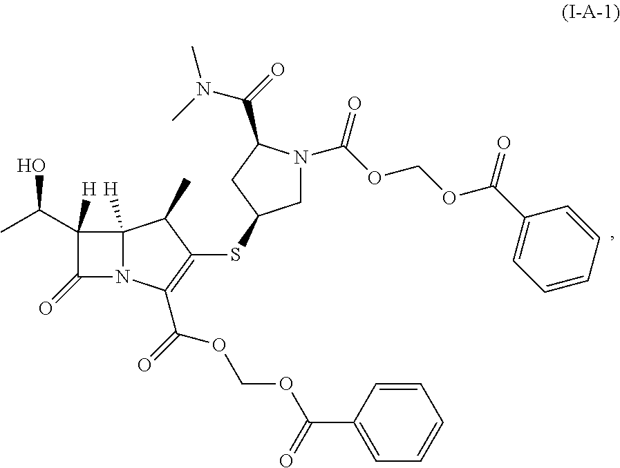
CC(C1([H])C(=O)N2C1([H])C(C)C(SC1CN(C(OCOC(C3=CC=CC=C3)=O)=O)C(C(=O)N(C)C)C1)=C2C(=O)OCOC(C1=CC=CC=C1)=O)O
